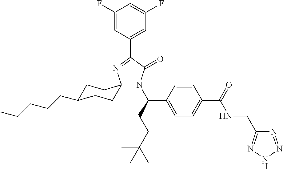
N1(C(CCC(C)(C)C)C2=CC=C(C(=O)NCC3=NNN=N3)C=C2)C(=O)C(C2=CC(F)=CC(F)=C2)=NC12CCC(CCCCC)CC2
